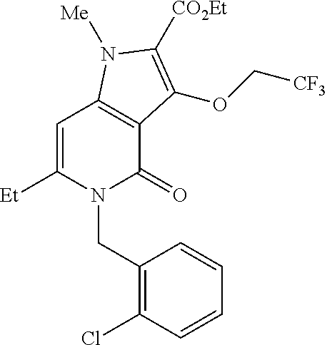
C1=C([Et])N(CC2=C(Cl)C=CC=C2)C(=O)C2=C1N([Me])C([CO2Et])=C2OC[CF3]
